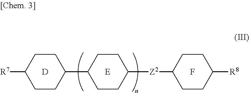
F.[D].[R7]C1CCC(C2CCC([Z2]C3CCC([R8])CC3)CC2)CC1.[E]
